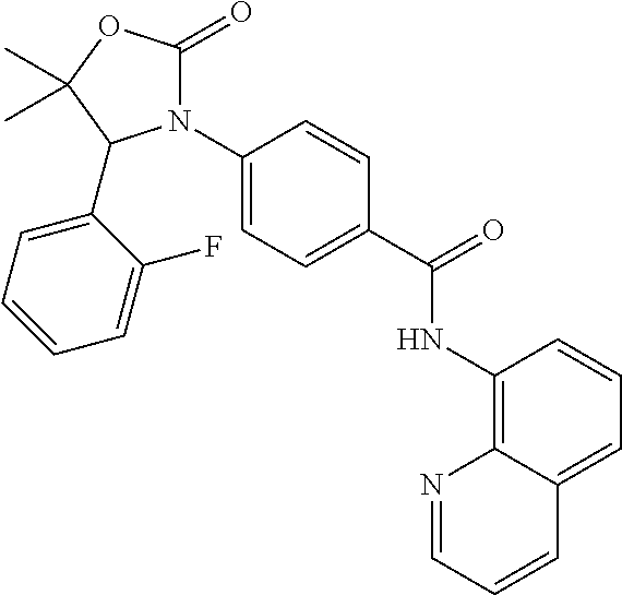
N1(C2=CC=C(C(=O)NC3=C4C(=CC=C3)C=CC=N4)C=C2)C(=O)OC(C)(C)C1C1=CC=CC=C1F
